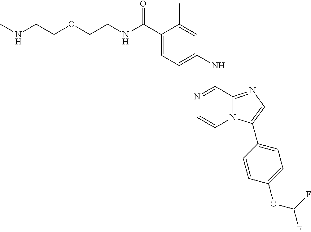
N(C(C1=CC=C(NC2=NC=CN3C2=NC=C3C2=CC=C(OC(F)F)C=C2)C=C1C)=O)CCOCCNC
